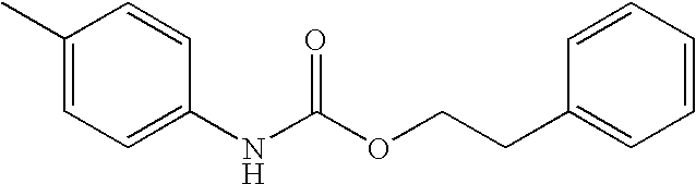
C1(C)=CC=C(NC(OCCC2=CC=CC=C2)=O)C=C1
